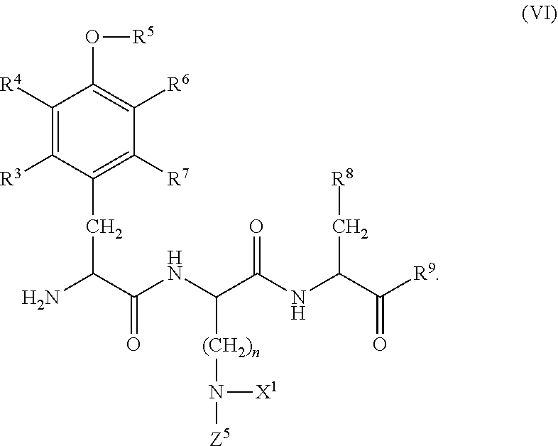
NC(C(=O)NC(C(NC(C(=O)[R9])C[R8])=O)[(CH2)n]N([Z5])[X1])CC1=C([R7])C([R6])=C(O[R5])C([R4])=C1[R3]
